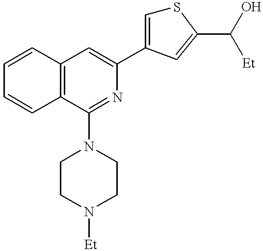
C1=CC2=C(C=C1)C(N1CCN([Et])CC1)=NC(C1=CSC(C([Et])O)=C1)=C2
